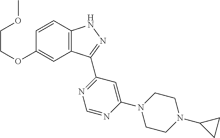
C12=C(C=CC(OCCOC)=C1)NN=C2C1=NC=NC(N2CCN(C3CC3)CC2)=C1
